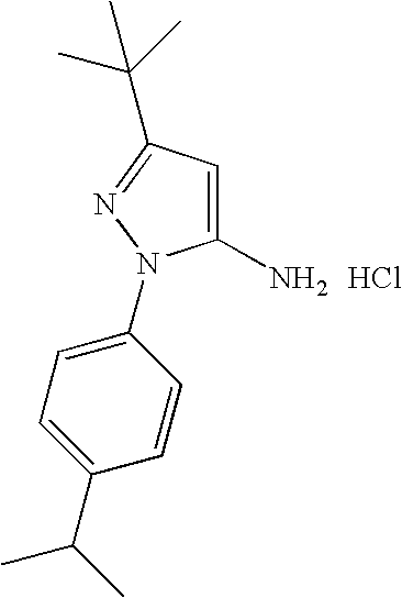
C1(N)=CC(C(C)(C)C)=NN1C1=CC=C(C(C)C)C=C1.Cl
